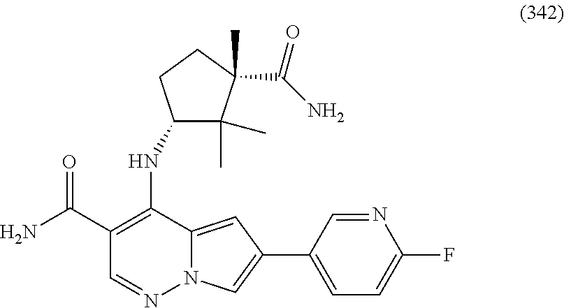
C12=CC(C3=CC=C(F)N=C3)=CN1N=CC(C(=O)N)=C2NC1C(C)(C)C(C)(C(N)=O)CC1
